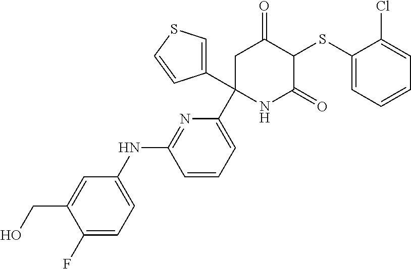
C1(SC2C(=O)CC(C3=CC=CC(NC4=CC=C(F)C(CO)=C4)=N3)(C3=CSC=C3)NC2=O)=CC=CC=C1Cl
